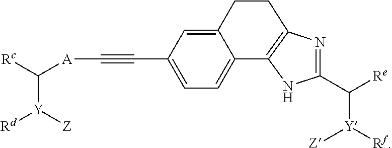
C1(C([Re])[Y]([Z])[Rf])=NC2=C(N1)C1=CC=C(C#C[A]C([Rc])[Y]([Rd])[Z])C=C1CC2
